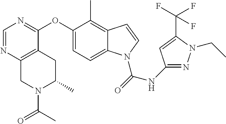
O(C1=CC=C2C(=C1C)C=CN2C(=O)NC1=NN(CC)C(C(F)(F)F)=C1)C1=NC=NC2=C1CC(C)N(C(=O)C)C2
